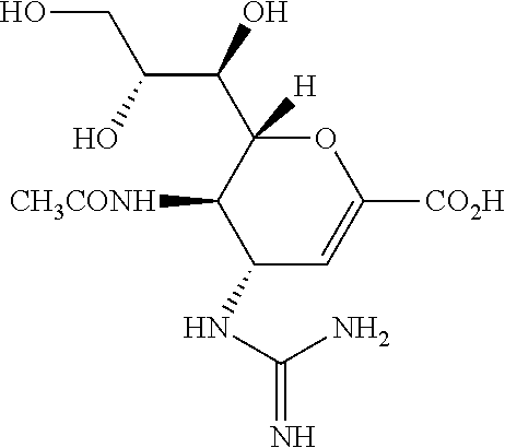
OCC(C(O)C1([H])OC([CO2H])=CC(NC(=N)N)C1[CH3CONH])O
